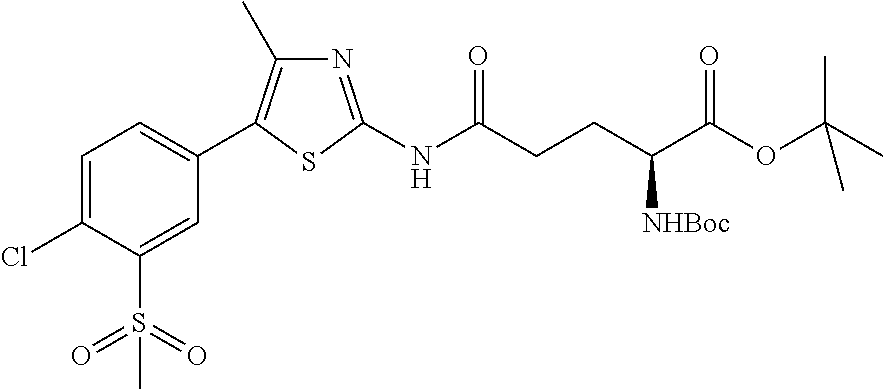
C1=C(Cl)C(S(=O)(=O)C)=CC(C2=C(C)N=C(NC(CCC([NHBoc])C(OC(C)(C)C)=O)=O)S2)=C1
